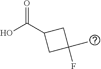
O=C(C1CC(F)(C)C1)O
